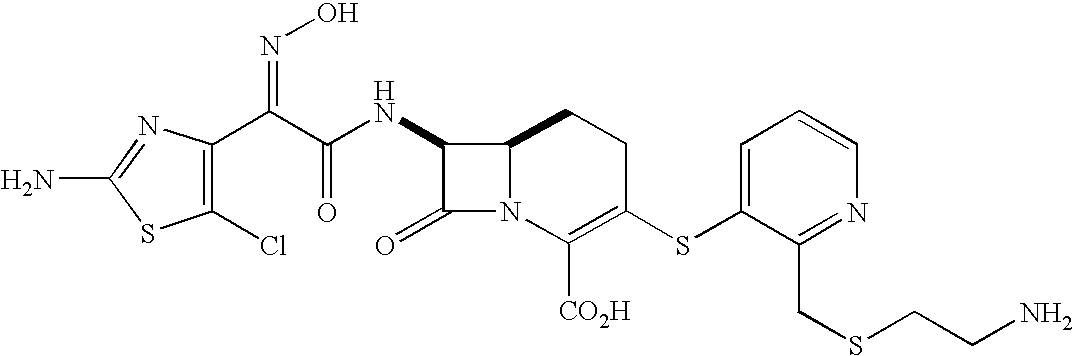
C1(C(C(NC2C(=O)N3C2CCC(SC2=CC=CN=C2CSCCN)=C3[CO2H])=O)=NO)=C(Cl)SC(N)=N1
